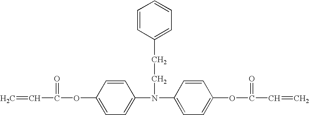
C=CC(OC1=CC=C(N(C2=CC=C(OC(C=C)=O)C=C2)CCC2=CC=CC=C2)C=C1)=O
